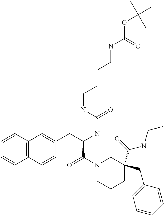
C12=C(C=CC(CC(NC(=O)NCCCCNC(OC(C)(C)C)=O)C(N3CCCC(C(=O)NCC)(CC4=CC=CC=C4)C3)=O)=C1)C=CC=C2
